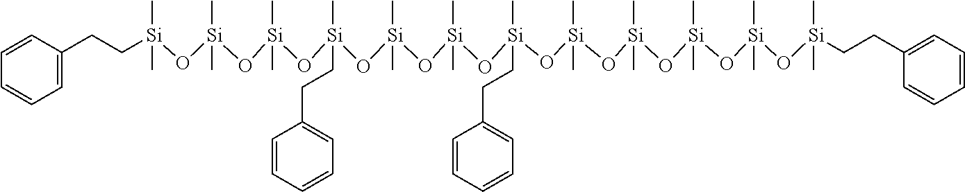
C1=CC(CC[Si](O[Si](O[Si](O[Si](O[Si](O[Si](O[Si](O[Si](O[Si](O[Si](O[Si](O[Si](CCC2=CC=CC=C2)(C)C)(C)C)(C)C)(C)C)(C)C)(C)CCC2=CC=CC=C2)(C)C)(C)C)(C)CCC2=CC=CC=C2)(C)C)(C)C)(C)C)=CC=C1
